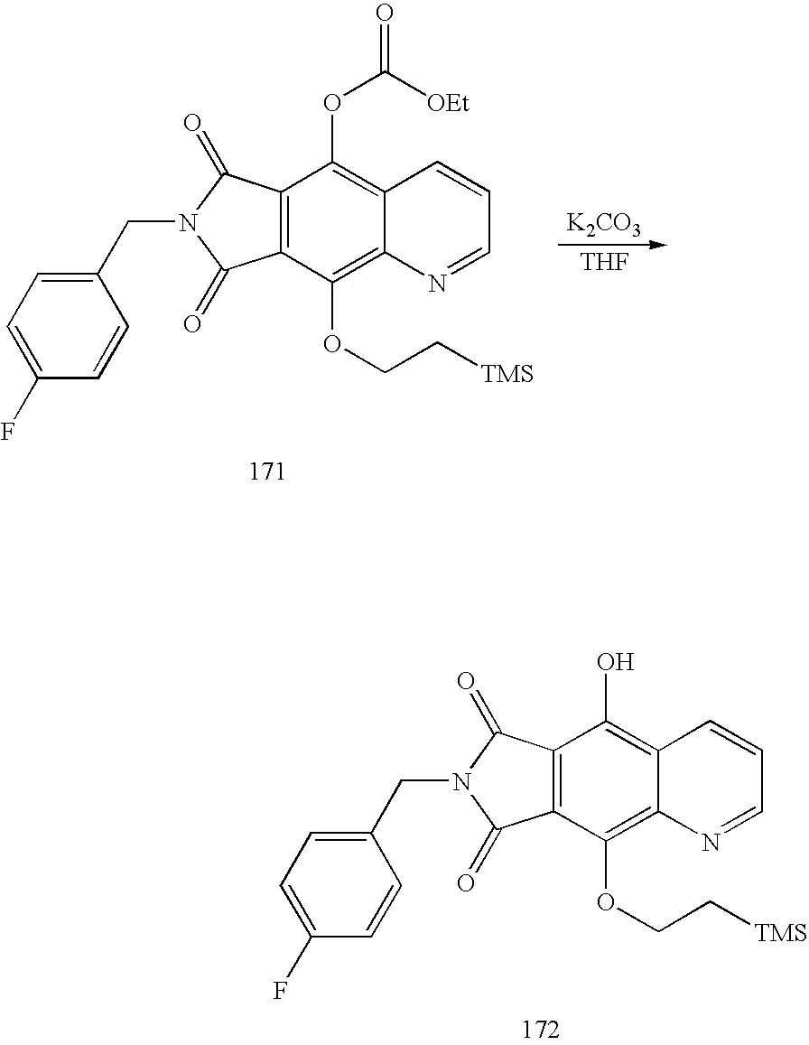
C1(F)=CC=C(CN2C(=O)C3=C(C2=O)C(O)=C2C(=C3OCC[TMS])N=CC=C2)C=C1.C1(F)=CC=C(CN2C(=O)C3=C(C2=O)C(OC([OEt])=O)=C2C(=C3OCC[TMS])N=CC=C2)C=C1.[K2CO3].[THF]
